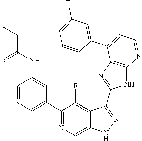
C1=NC=C(C2=NC=C3C(=C2F)C(C2=NC4=C(N2)N=CC=C4C2=CC(F)=CC=C2)=NN3)C=C1NC(=O)CC
